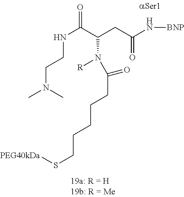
N(C(C(CC(N[BNP])=O)N(C(CCCCCS[PEG40kDa])=O)[R])=O)CCN(C)C
